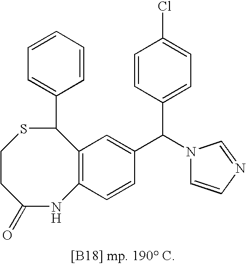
C1=CC=CC(C2C3=C(C=CC(C(C4=CC=C(Cl)C=C4)N4C=CN=C4)=C3)NC(=O)CCS2)=C1
